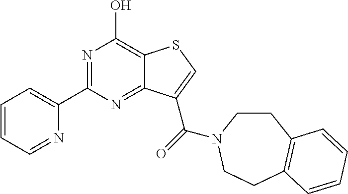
N1=C(C2=CC=CC=N2)N=C2C(=C1O)SC=C2C(=O)N1CCC2=C(CC1)C=CC=C2
